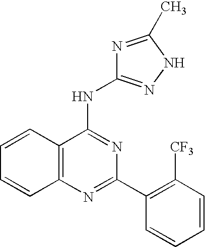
C12=C(N=C(C3=C([CF3])C=CC=C3)N=C1NC1=NNC(C)=N1)C=CC=C2
